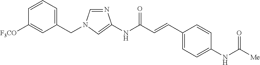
C1=NC(NC(C=CC2=CC=C(NC([Me])=O)C=C2)=O)=CN1CC1=CC=CC([F3CO])=C1
